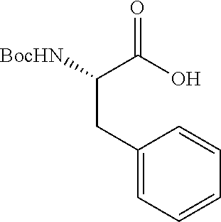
[BocHN]C(C(O)=O)CC1=CC=CC=C1
